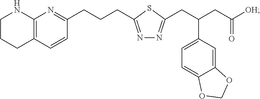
N1=C(CCCC2=NC3=C(C=C2)CCCN3)SC(CC(CC([OH])=O)C2=CC=C3C(=C2)OCO3)=N1
